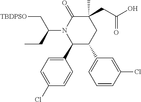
C1(C2=CC=C(Cl)C=C2)C(C2=CC=CC(Cl)=C2)CC(CC(=O)O)(C)C(=O)N1C(CC)C[TBDPSO]
